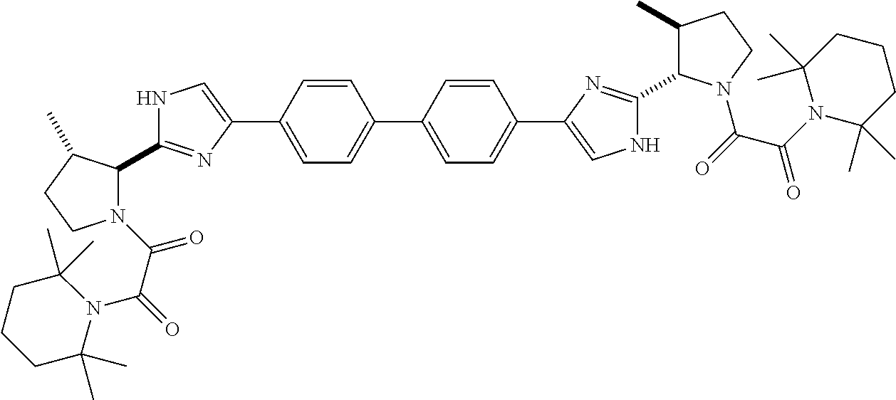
N1(C(C(=O)N2C(C)(C)CCCC2(C)C)=O)C(C2=NC(C3=CC=C(C4=CC=C(C5=CNC(C6C(C)CCN6C(=O)C(=O)N6C(C)(C)CCCC6(C)C)=N5)C=C4)C=C3)=CN2)C(C)CC1
